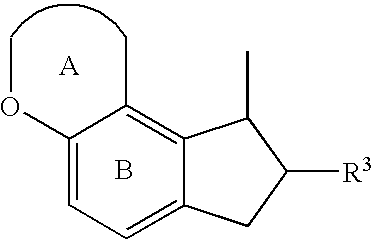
C1(OC)=CC=C2C(=C1C)C(C)C([R3])C2.B
